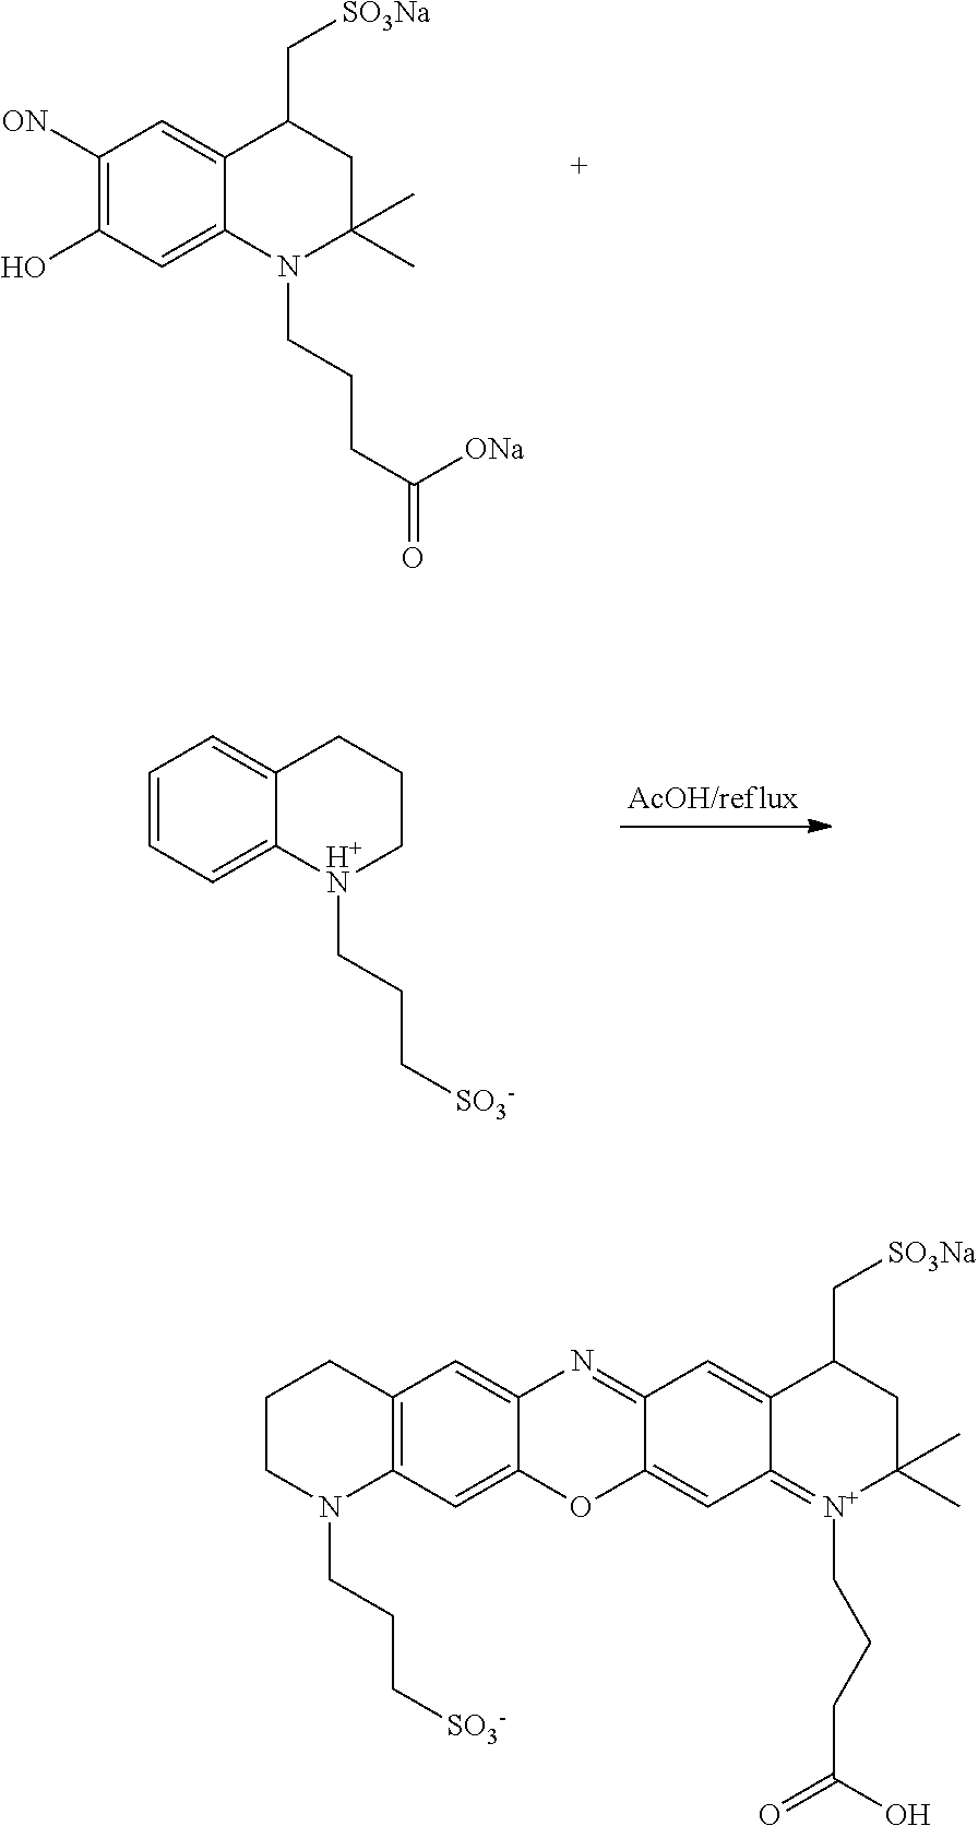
C1([ON])=C(O)C=C2C(=C1)C(C[SO3Na])CC(C)(C)N2CCCC([ONa])=O.C1=CC=C2C(=C1)CCC[H+N]2CCC[SO3-].C1CCC2=C(N1CCC[SO3-])C=C1C(=C2)N=C2C(=CC3=[N+](CCCC(=O)O)C(C)(C)CC(C[SO3Na])C3=C2)O1
